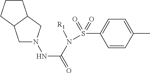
C1CCC2C1CN(NC(=O)N([R1])S(C1=CC=C(C)C=C1)(=O)=O)C2
